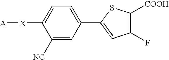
C1([NC])=CC(C2=CC(F)=C([COOH])S2)=CC=C1[X][A]
